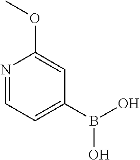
N1=CC=C(B(O)O)C=C1OC
